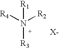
[R4]N([R2])([R1])[R3].[X-]
